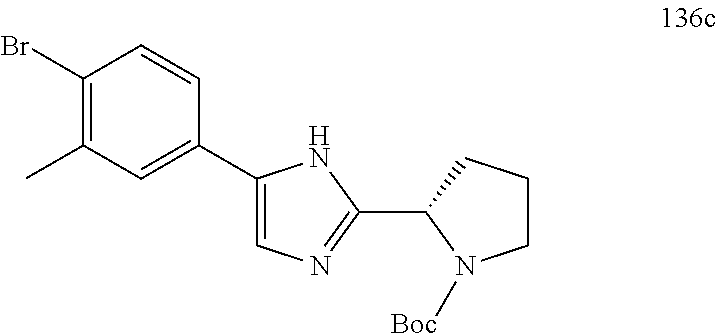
C1(C2N([Boc])CCC2)=NC=C(C2=CC(C)=C(Br)C=C2)N1
